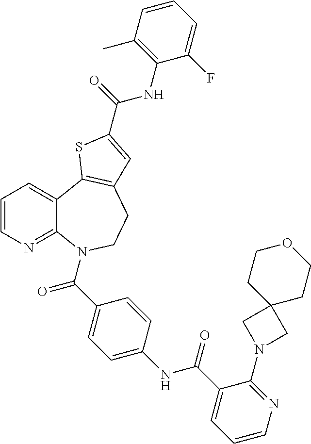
C1=C(C(NC2=CC=C(C(N3C4=NC=CC=C4C4=C(CC3)C=C(C(NC3=C(C)C=CC=C3F)=O)S4)=O)C=C2)=O)C(N2CC3(CCOCC3)C2)=NC=C1
